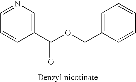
C1=NC=C(C(OCC2=CC=CC=C2)=O)C=C1
